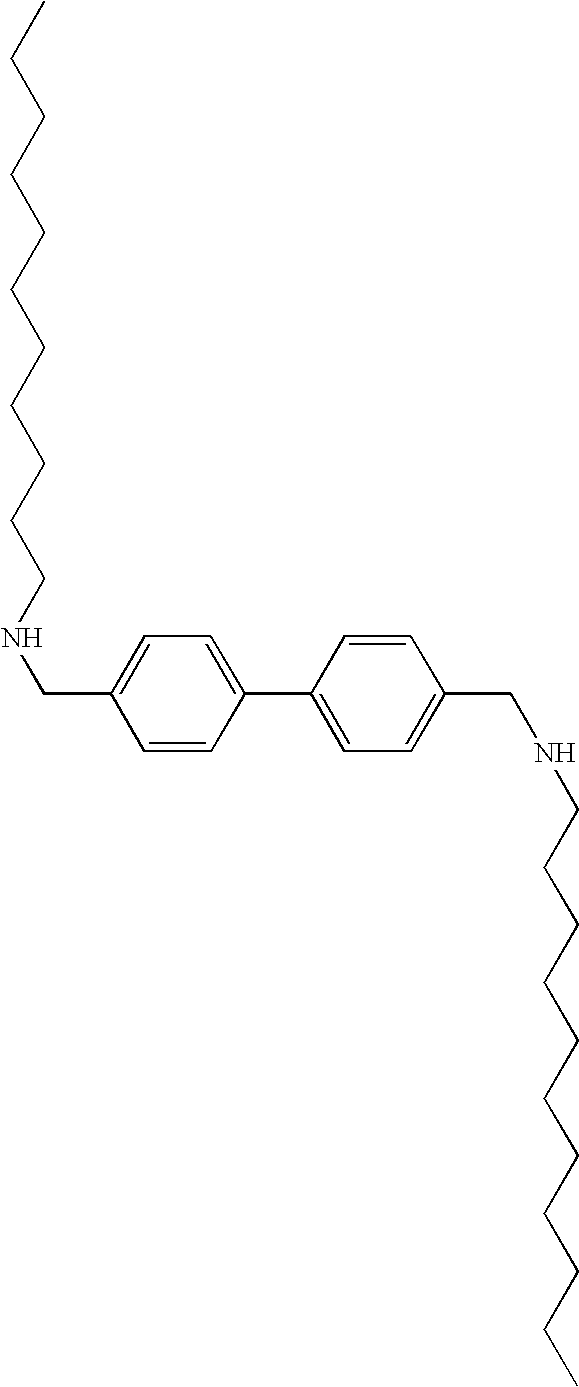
C1=CC(C2=CC=C(CNCCCCCCCCCCC)C=C2)=CC=C1CNCCCCCCCCCCC
